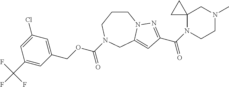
C1CCN(C(OCC2=CC(Cl)=CC(C(F)(F)F)=C2)=O)CC2=CC(C(N3CCN(C)CC34CC4)=O)=NN12
